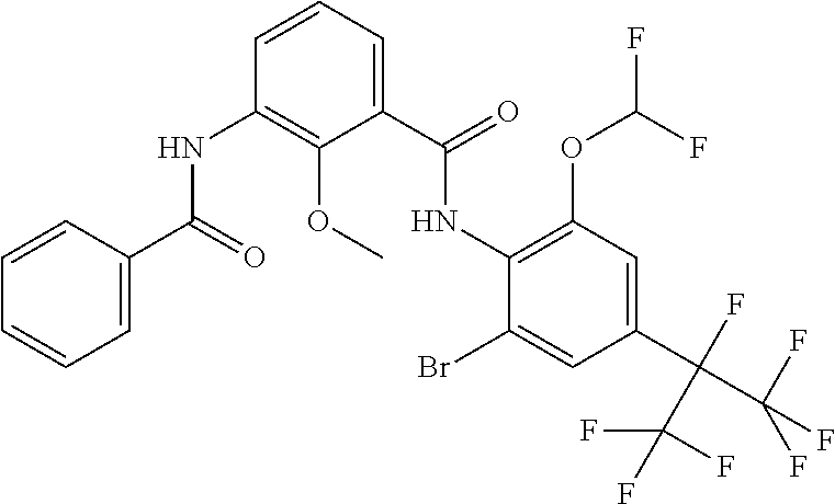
C1=CC(C(=O)NC2=C(OC)C(C(=O)NC3=C(OC(F)F)C=C(C(F)(C(F)(F)F)C(F)(F)F)C=C3Br)=CC=C2)=CC=C1
